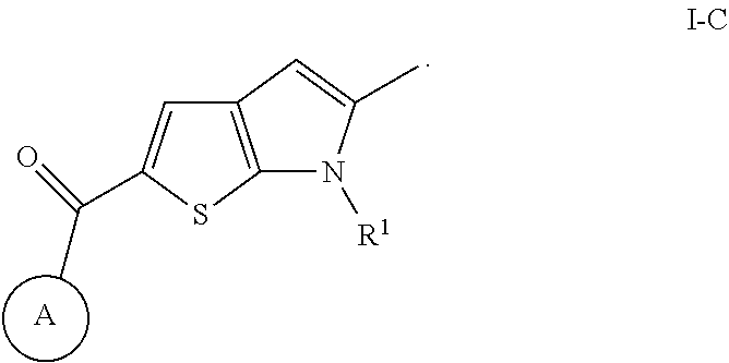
C12=C(C=C(C)N1[R1])C=C(C(C)=O)S2.[A]
